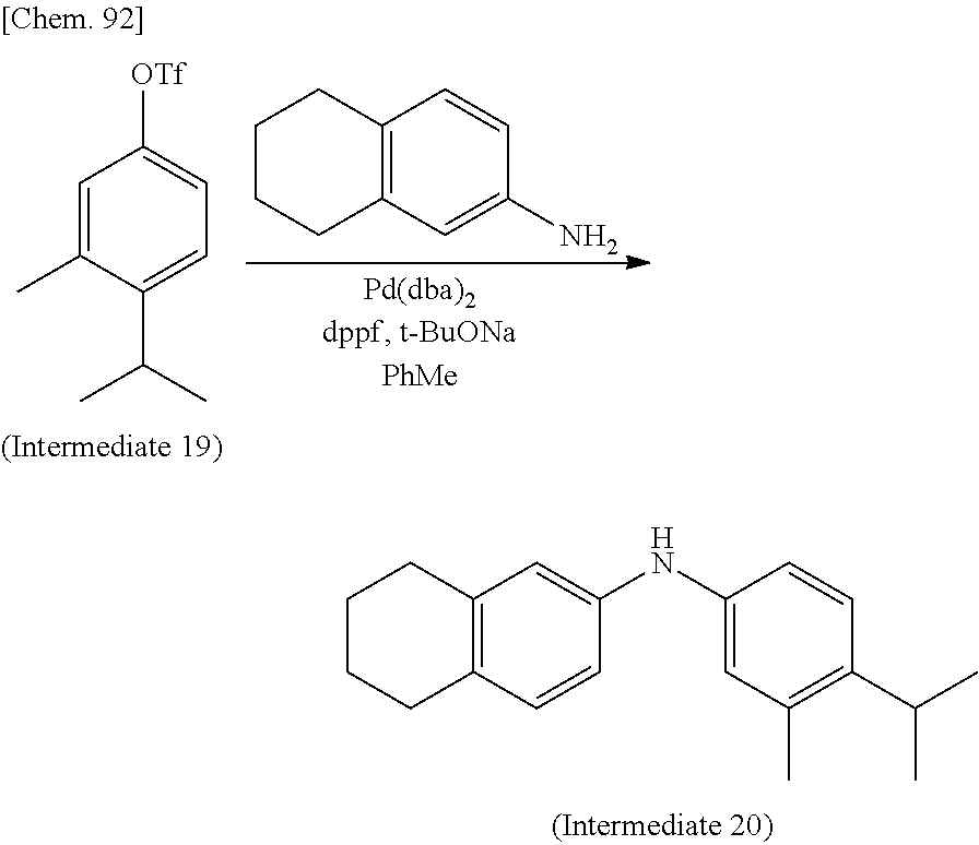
C1CCC2=C(C1)C=C(NC1=CC(C)=C(C(C)C)C=C1)C=C2.C1=C(C)C(C(C)C)=CC=C1[OTf].C1CCC2=C(C1)C=CC(N)=C2
